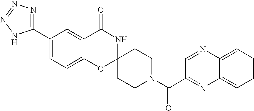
C1(C2=NN=NN2)=CC=C2C(=C1)C(=O)NC1(O2)CCN(C(=O)C2=NC3=CC=CC=C3N=C2)CC1
